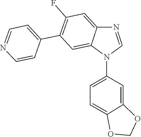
C1=C2C(=CC(C3=CC=NC=C3)=C1F)N(C1=CC=C3C(=C1)OCO3)C=N2
